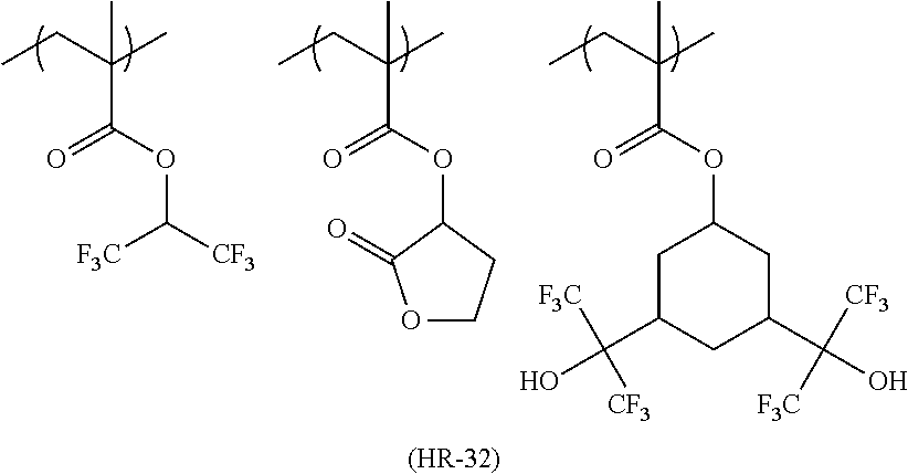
[(HR-32)].CCC(C)(C)C(OC([CF3])[F3C])=O.CCC(C)(C)C(=O)OC1CCOC1=O.CCC(C)(C)C(OC1CC(C(O)([F3C])[CF3])CC(C(O)([CF3])[F3C])C1)=O
